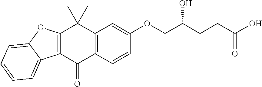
C12=C(C=CC(OCC(CCC(O)=O)O)=C1)C(=O)C1=C(C2(C)C)OC2=CC=CC=C12
